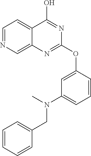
C1(N(C)CC2=CC=CC=C2)=CC=CC(OC2=NC3=CN=CC=C3C(O)=N2)=C1
